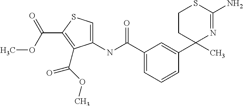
C1CC(C2=CC(C(NC3=CSC(C(OC)=O)=C3C(=O)OC)=O)=CC=C2)(C)N=C(N)S1
